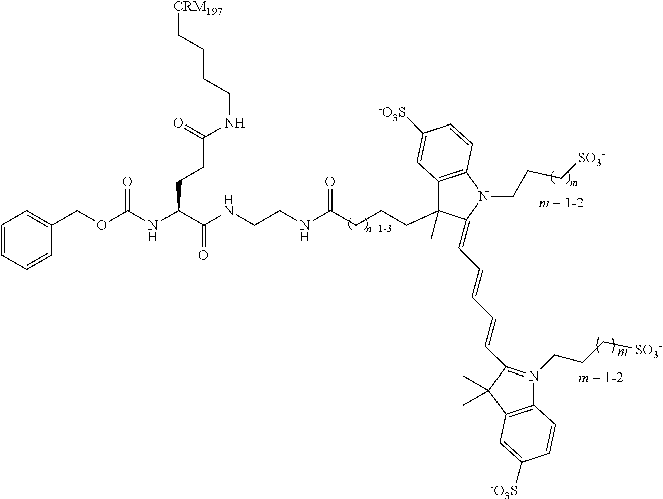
C1=CC=CC(COC(NC(C(NCCNC(CCCC2(C)C3=C(N(CCC[SO3-])C2=CC=CC=CC2=N(CCC[SO3-])C4=C(C2(C)C)C=C([-O3S])C=C4)C=CC([-O3S])=C3)=O)=O)CCC(NCCCC[CRM197])=O)=O)=C1
